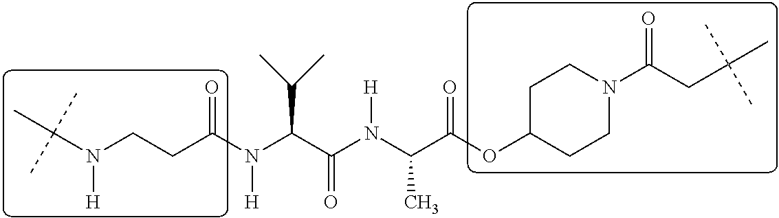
C(N(CCC(N(C(C(N(C(C(OC1CCN(C(CC(C)(C)C)=O)CC1)=O)C)[H])=O)C(C)C)[H])=O)[H])(C)(C)C
